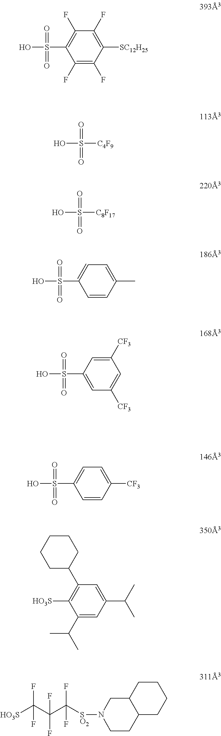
S(O)(=O)(=O)C1=C(F)C(F)=C([SC12H25])C(F)=C1F.S(O)(=O)(=O)[C4F9].S(O)(=O)(=O)[C8F17].S(O)(=O)(=O)C1=CC=C(C)C=C1.S(O)(=O)(=O)C1=CC([CF3])=CC([CF3])=C1.S(O)(=O)(=O)C1=CC=C([CF3])C=C1.C1(C2CCCCC2)=C([HO3S])C(C(C)C)=CC(C(C)C)=C1.[HO3S]C(C(C([SO2]N1CCC2C(C1)CCCC2)(F)F)(F)F)(F)F
